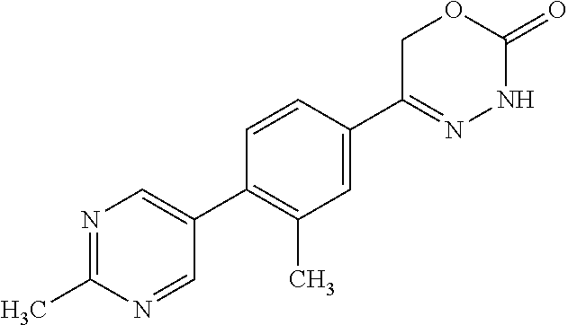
C1C(C2=CC(C)=C(C3=CN=C(C)N=C3)C=C2)=NNC(=O)O1
